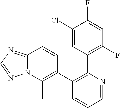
C1(Cl)=CC(C2=C(C3=C(C)N4C(=NC=N4)C=C3)C=CC=N2)=C(F)C=C1F
